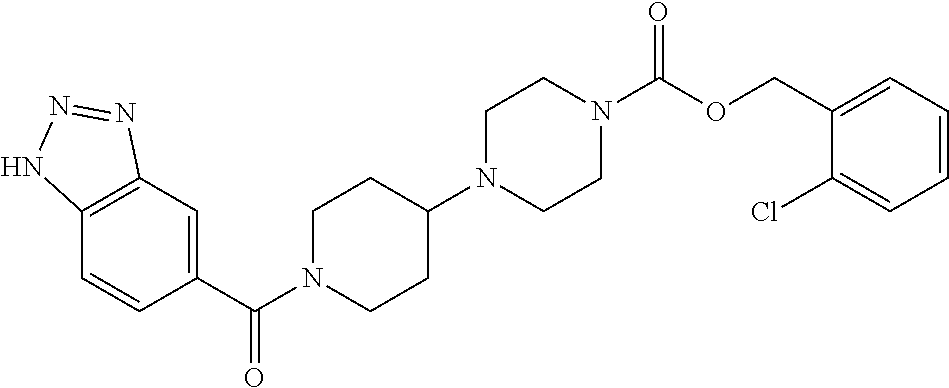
C12=C(C=C(C(N3CCC(N4CCN(C(OCC5=CC=CC=C5Cl)=O)CC4)CC3)=O)C=C1)N=NN2
